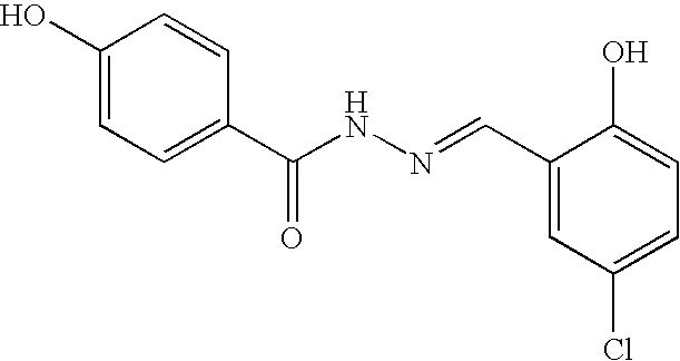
C1(O)=CC=C(C(NN=CC2=CC(Cl)=CC=C2O)=O)C=C1
